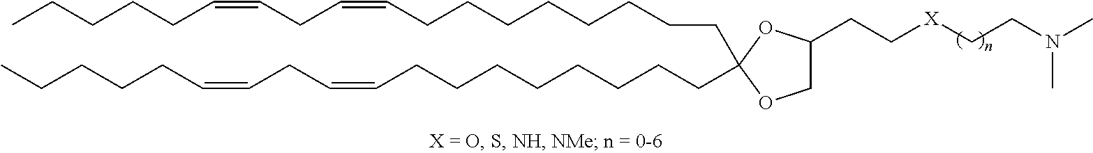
C(CCCCCCCC=CCC=CCCCCC)C1(CCCCCCCCC=CCC=CCCCCC)OC(CC[X]CCN(C)C)CO1
